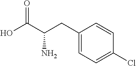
C1(CC(C(O)=O)N)=CC=C(Cl)C=C1
